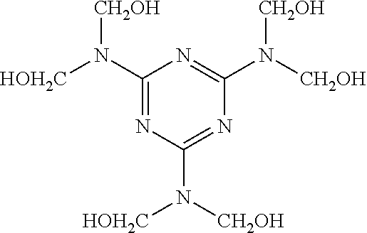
C1(N([HOH2C])[CH2OH])=NC(N([HOH2C])[CH2OH])=NC(N([CH2OH])[CH2OH])=N1
